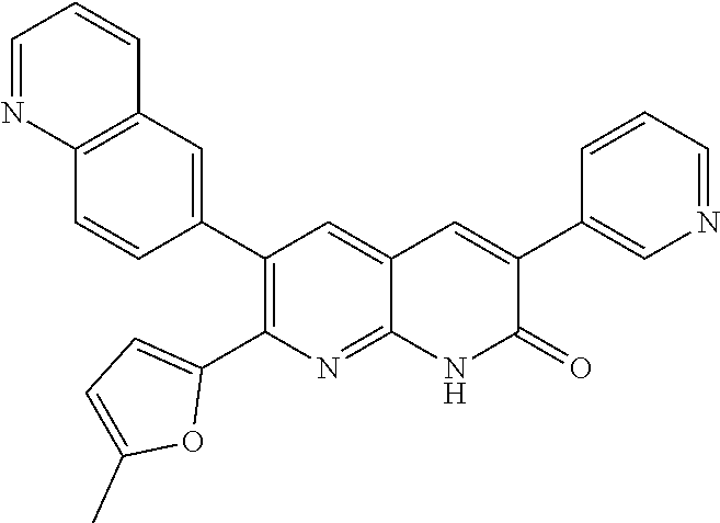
C12=C(C=C(C3=C(C4=CC=C(C)O4)N=C4C(=C3)C=C(C3=CN=CC=C3)C(=O)N4)C=C1)C=CC=N2
